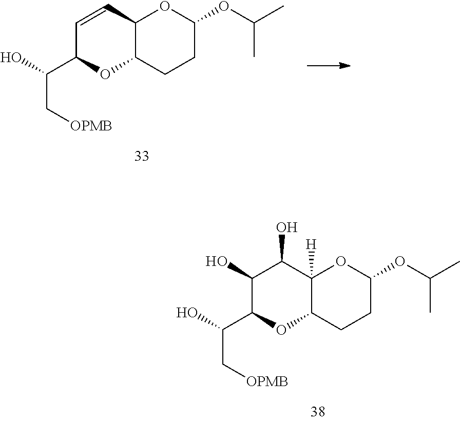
C12([H])C(CCC(OC(C)C)O1)OC(C(C[OPMB])O)C(O)C2O.C12C(CCC(OC(C)C)O1)OC(C(C[OPMB])O)C=C2
